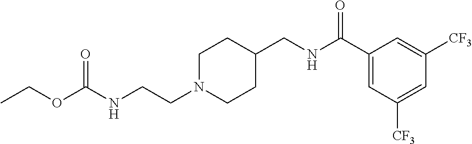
N(CCN1CCC(CNC(C2=CC([CF3])=CC([CF3])=C2)=O)CC1)C(OCC)=O
